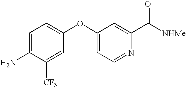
C1([CF3])=CC(OC2=CC=NC(C([NHMe])=O)=C2)=CC=C1N
